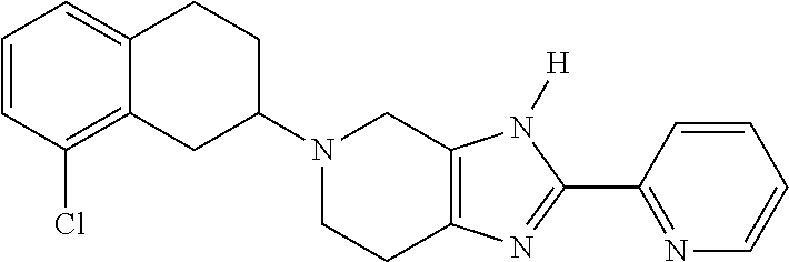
C12=CC=CC(Cl)=C1CC(N1CCC3=C(C1)N([H])C(C1=NC=CC=C1)=N3)CC2
